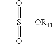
S(=O)(C)([OR41])=O
